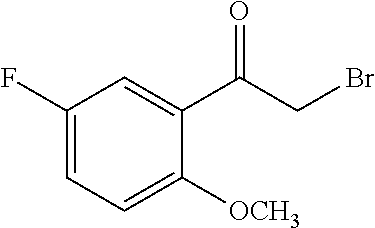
C1(F)=CC=C([OCH3])C(C(CBr)=O)=C1
